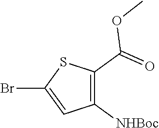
C1([NHBoc])=C(C(=O)OC)SC(Br)=C1
